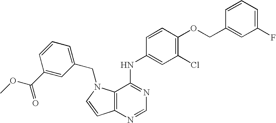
C12=C(N=CN=C1NC1=CC(Cl)=C(OCC3=CC(F)=CC=C3)C=C1)C=CN2CC1=CC=CC(C(=O)OC)=C1
